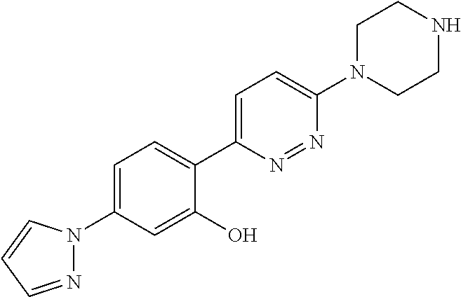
C1=C(N2N=CC=C2)C=C(O)C(C2=CC=C(N3CCNCC3)N=N2)=C1
